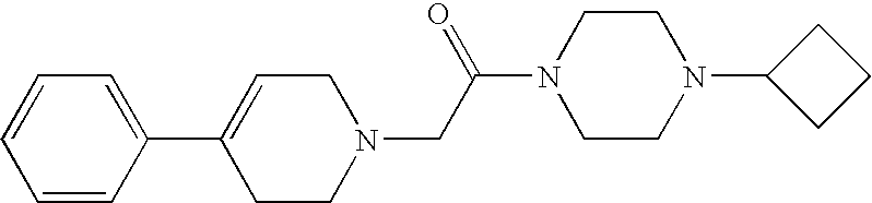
C1=CC(C2=CCN(CC(N3CCN(C4CCC4)CC3)=O)CC2)=CC=C1
